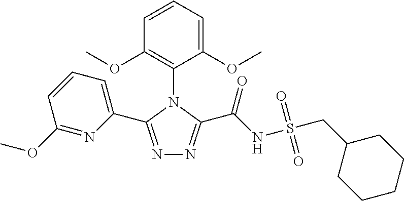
N1=C(C2=CC=CC(OC)=N2)N(C2=C(OC)C=CC=C2OC)C(C(=O)NS(=O)(=O)CC2CCCCC2)=N1
